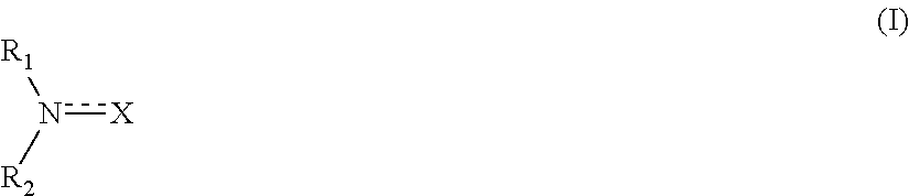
n([X])([R2])[R1]
